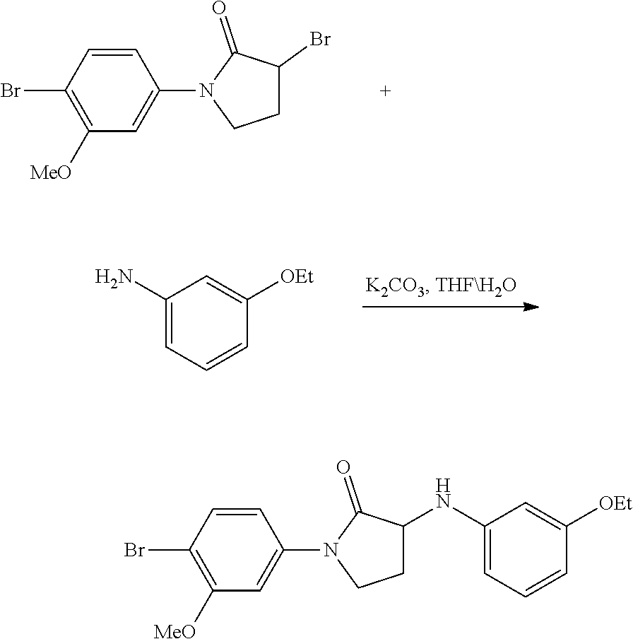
C1=CC(Br)=C([MeO])C=C1N1CCC(Br)C1=O.C1(N)=CC=CC([OEt])=C1.C1=CC(Br)=C([MeO])C=C1N1CCC(NC2=CC=CC([OEt])=C2)C1=O
